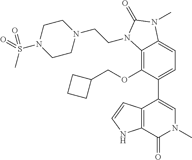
C12=C(OCC3CCC3)C(C3=CN(C)C(=O)C4=C3C=CN4)=CC=C1N(C)C(=O)N2CCN1CCN(S(=O)(C)=O)CC1
